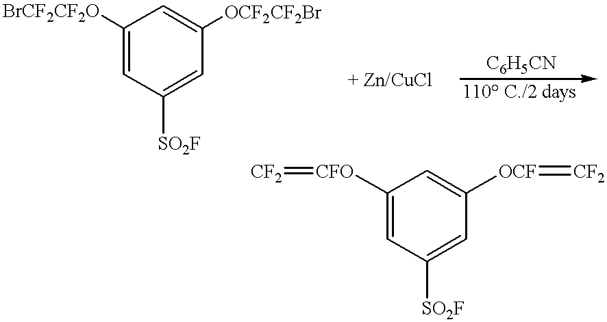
C1([BrCF2CF2O])=CC([SO2F])=CC([OCF2CF2Br])=C1.C1=C([CFO]=[CF2])C=C([OCF]=[CF2])C=C1[SO2F]
